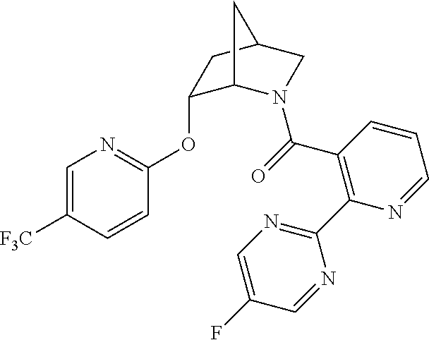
C1=C([F3C])C=CC(OC2C3N(C(=O)C4=C(C5=NC=C(F)C=N5)N=CC=C4)CC(C2)C3)=N1
